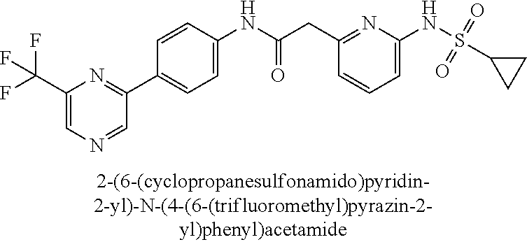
C1=C(NS(=O)(=O)C2CC2)N=C(CC(NC2=CC=C(C3=NC(C(F)(F)F)=CN=C3)C=C2)=O)C=C1
